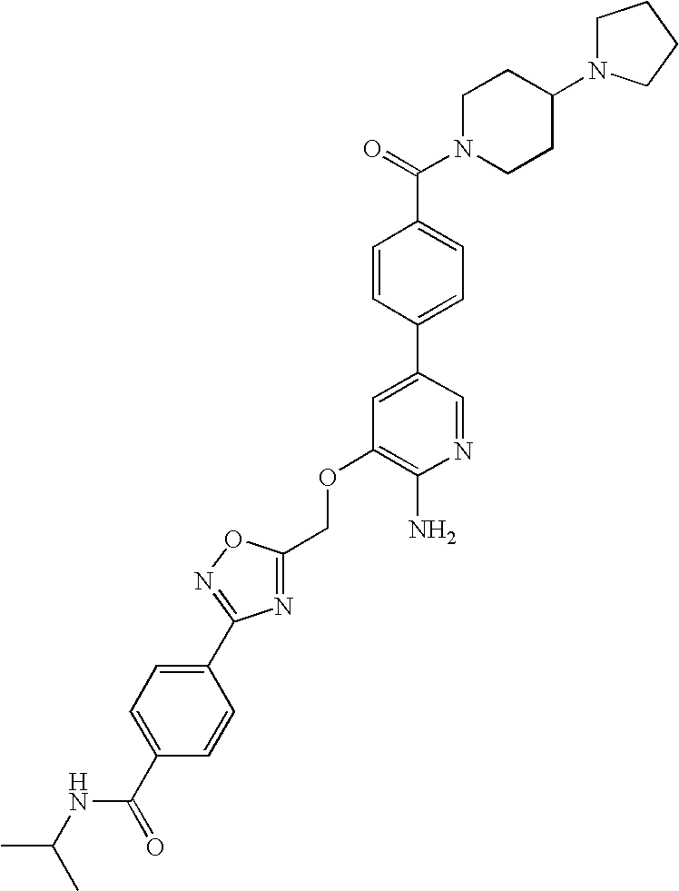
C(OC1=C(N)N=CC(C2=CC=C(C(=O)N3CCC(N4CCCC4)CC3)C=C2)=C1)C1=NC(C2=CC=C(C(=O)NC(C)C)C=C2)=NO1
